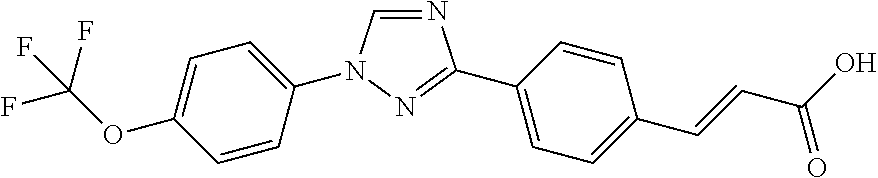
N1=CN(C2=CC=C(OC(F)(F)F)C=C2)N=C1C1=CC=C(C=CC(O)=O)C=C1
